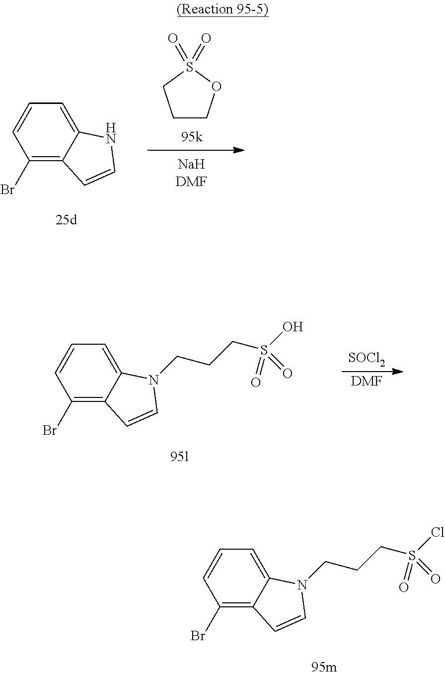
[SOCl2].[DMF].C1(Br)=C2C(=CC=C1)N(CCCS(O)(=O)=O)C=C2.C1(Br)=C2C(=CC=C1)NC=C2.C1COS(=O)(=O)C1.C1(Br)=C2C(=CC=C1)N(CCCS(Cl)(=O)=O)C=C2
